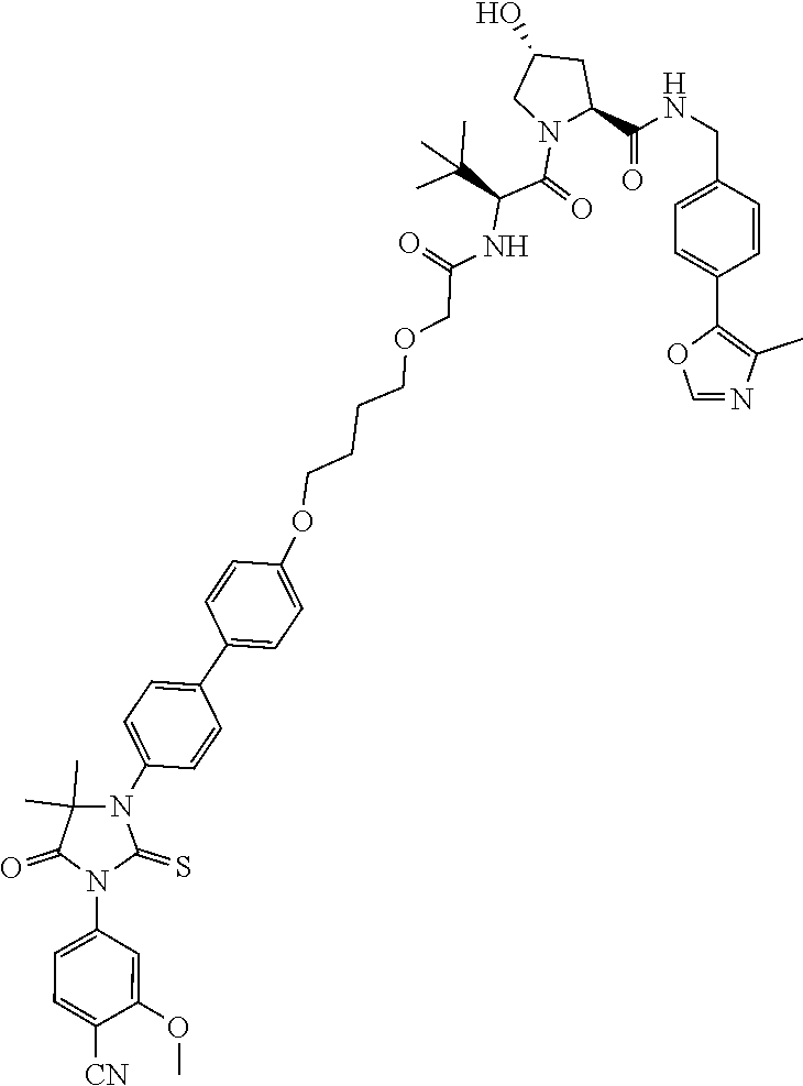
C1(C2=CC=C(OCCCCOCC(NC(C(=O)N3CC(O)CC3C(=O)NCC3=CC=C(C4=C(C)N=CO4)C=C3)C(C)(C)C)=O)C=C2)=CC=C(N2C(C)(C)C(=O)N(C3=CC=C([CN])C(OC)=C3)C2=S)C=C1
